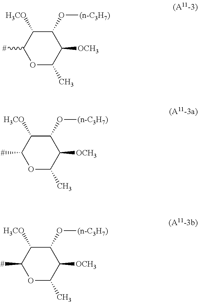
C1([#])OC(C)C([OCH3])C(O[(n-C3H7)])C1[H3CO].C1([#])OC(C)C([OCH3])C(O[(n-C3H7)])C1[H3CO].C1([#])OC(C)C([OCH3])C(O[(n-C3H7)])C1[H3CO]
